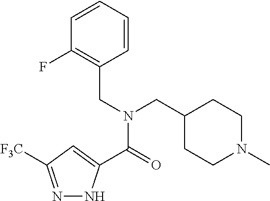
N1=C([F3C])C=C(C(=O)N(CC2=C(F)C=CC=C2)CC2CCN(C)CC2)N1
